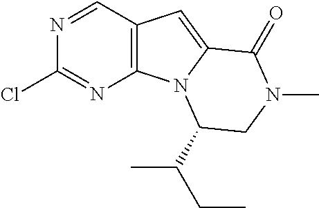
C1=NC(Cl)=NC2=C1C=C1N2C(C(CC)C)CN(C)C1=O
